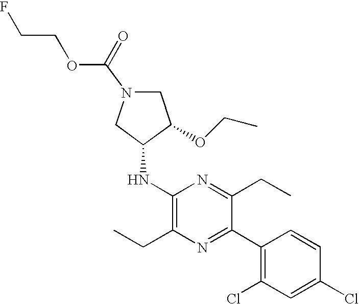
C1(NC2CN(C(OCCF)=O)CC2OCC)=C(CC)N=C(C2=C(Cl)C=C(Cl)C=C2)C(CC)=N1
